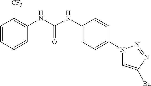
C1=CC=CC(NC(NC2=CC=C(N3C=C([Bu])N=N3)C=C2)=O)=C1[CF3]
